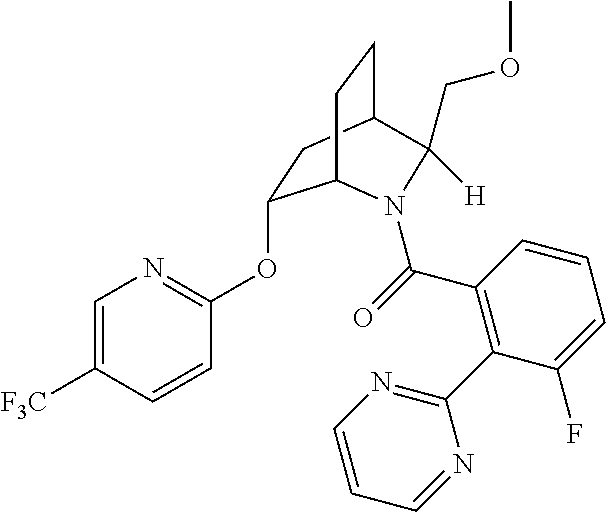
O(C1=NC=C([F3C])C=C1)C1CC2CCC1N(C(=O)C1=C(C3=NC=CC=N3)C(F)=CC=C1)C2([H])COC
